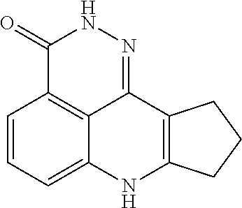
C1=CC=C2C3=C1C(=O)NN=C3C1=C(N2)CCC1
